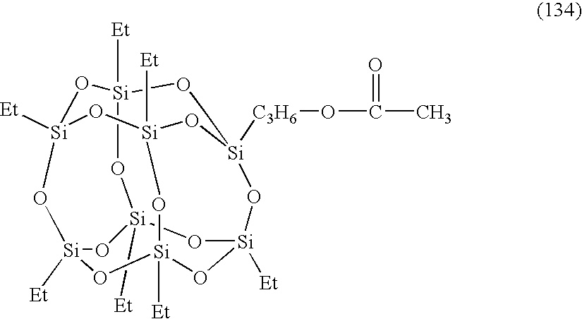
O1[Si]2([Et])O[Si]3([Et])O[Si]4([C3H6]OC(=O)C)CO[Si]1([Et])O[Si]1([Et])O[Si]([Et])(O2)O[Si]([Et])(O[Si]([Et])(O1)O4)O3
